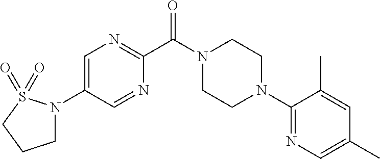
C1=C(N2CCCS2(=O)=O)C=NC(C(N2CCN(C3=NC=C(C)C=C3C)CC2)=O)=N1
